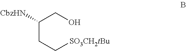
C(CC[SO3CH2tBu])(CO)[CbzHN]
